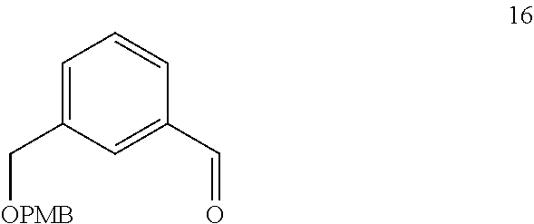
C1=C(C[OPMB])C=C(C=O)C=C1
